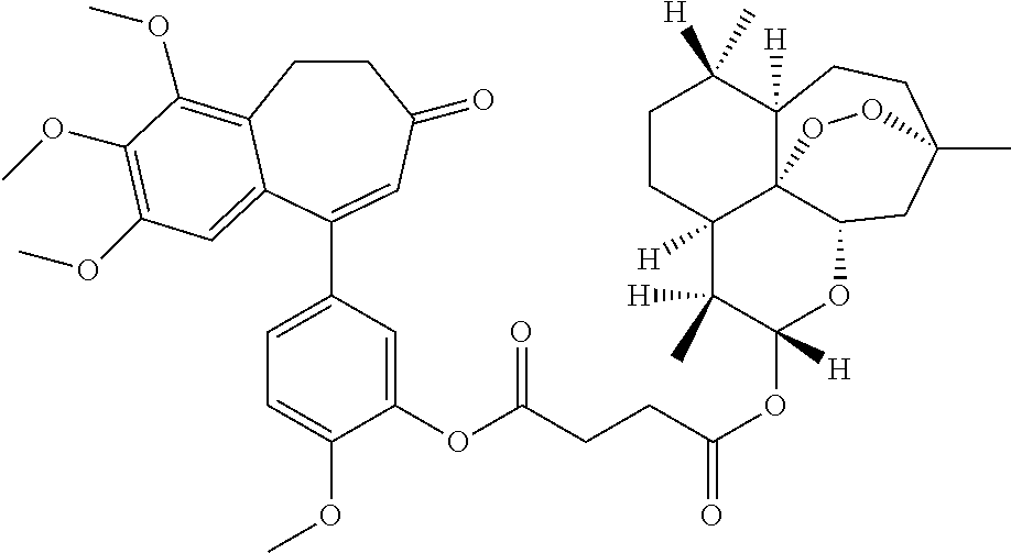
C1CC2=C(OC)C(OC)=C(OC)C=C2C(C2=CC=C(OC)C(OC(CCC(OC3([H])OC4C56C([H])(C3([H])C)CCC(C)([H])C5([H])CCC(C)(C4)OO6)=O)=O)=C2)=CC1=O
